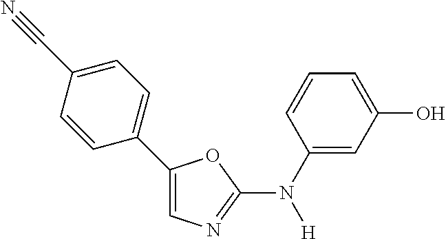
C1(C2=CC=C(C#N)C=C2)=CN=C(N(C2=CC(O)=CC=C2)[H])O1
